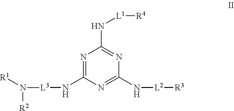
N1=C(N[L3]N([R1])[R2])N=C(N[L2][R3])N=C1N[L1][R4]
